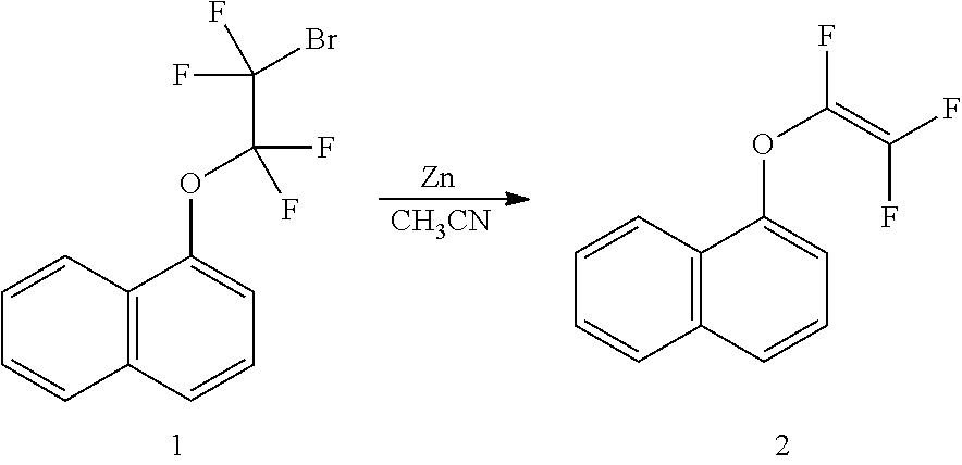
C1=CC=CC2=C1C(OC(F)=C(F)F)=CC=C2.[CH3CN].[Zn].C1=CC=CC2=C1C(OC(F)(F)C(Br)(F)F)=CC=C2
